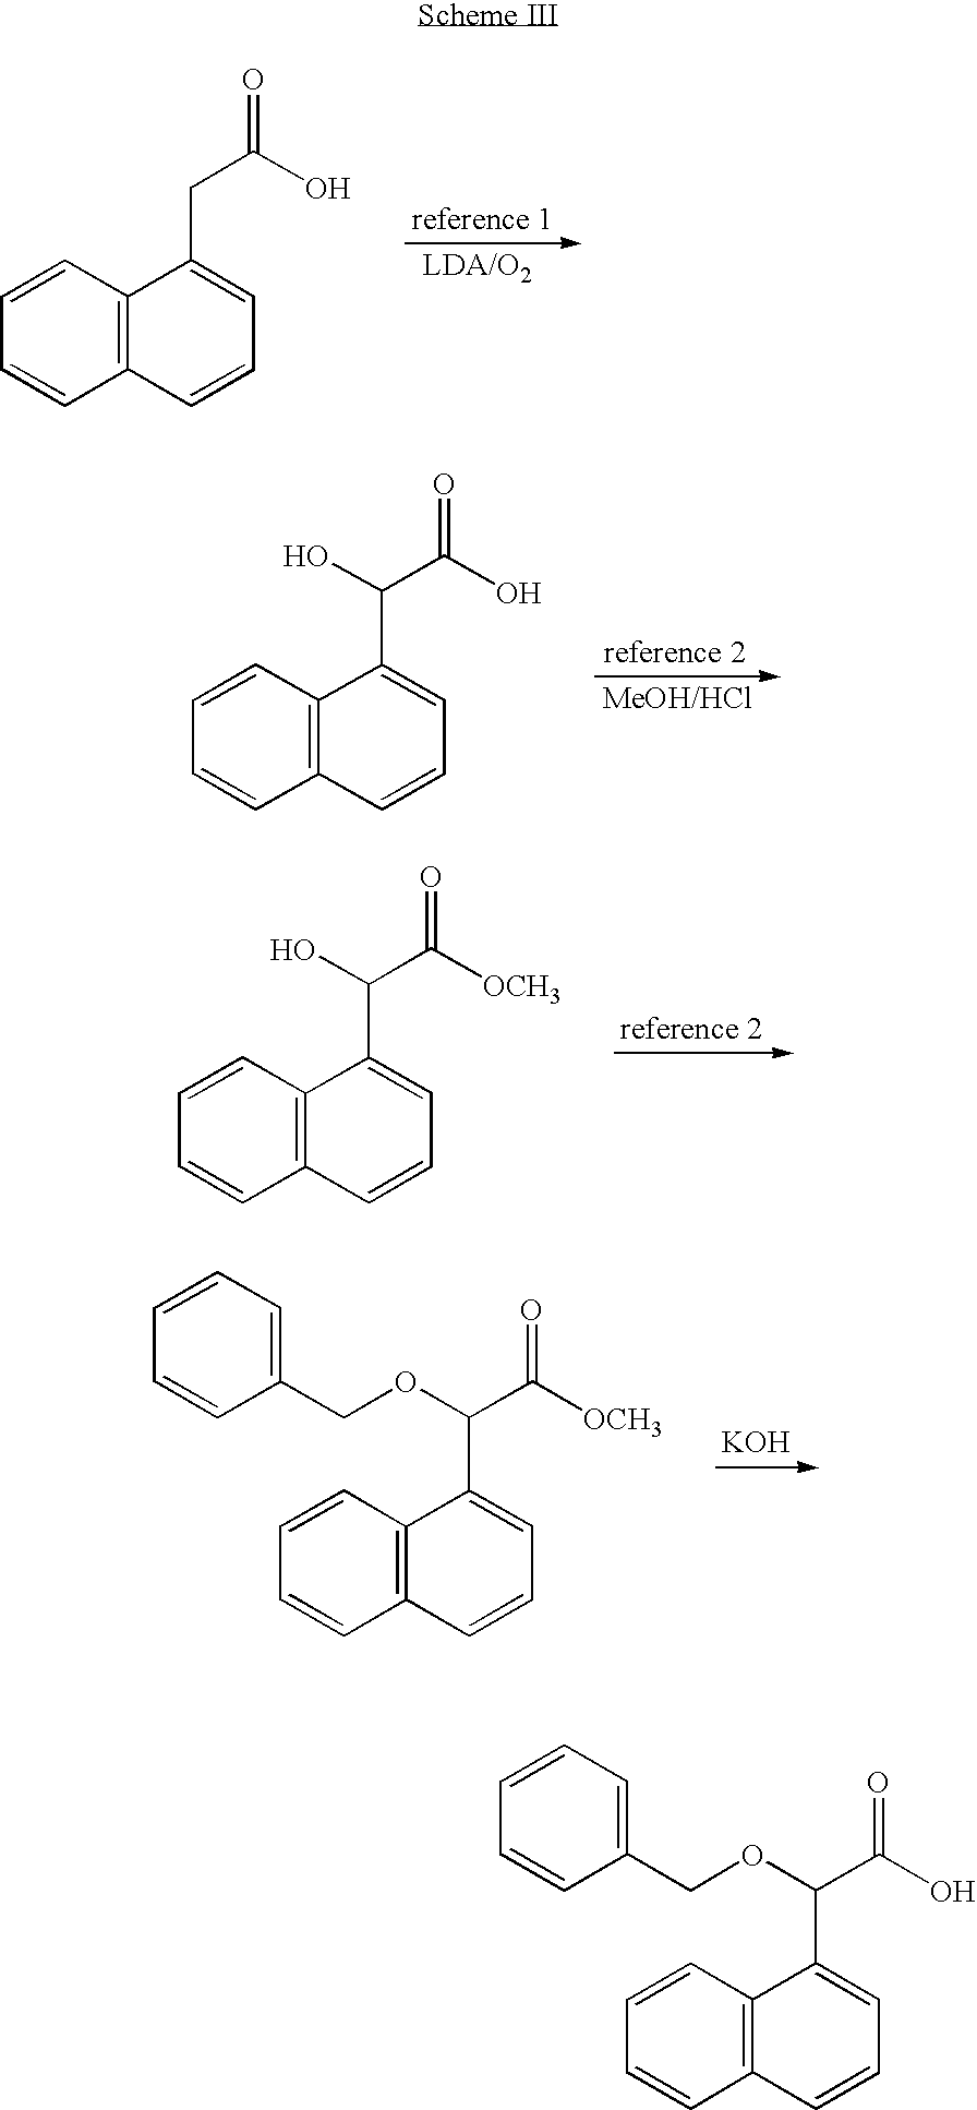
C1=CC2=C(C=C1)C=CC=C2CC(O)=O.C1=CC2=C(C=C1)C=CC=C2C(C(O)=O)O.C1=CC2=C(C=C1)C=CC=C2C(C([OCH3])=O)O.C1=CC2=C(C=C1)C=CC=C2C(C([OCH3])=O)OCC1=CC=CC=C1.[KOH].C1=CC2=C(C=C1)C=CC=C2C(C(O)=O)OCC1=CC=CC=C1
